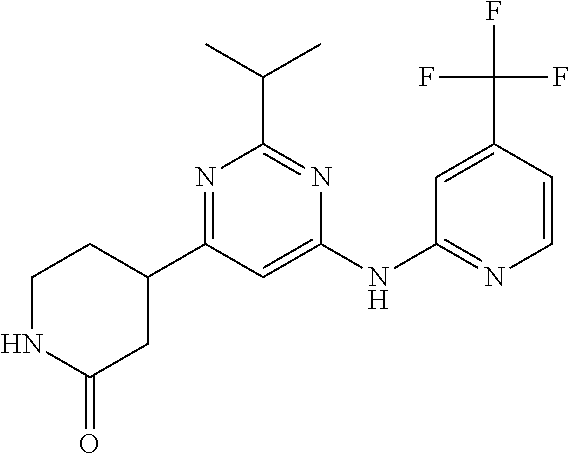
C1=C(NC2=NC=CC(C(F)(F)F)=C2)N=C(C(C)C)N=C1C1CCNC(=O)C1
